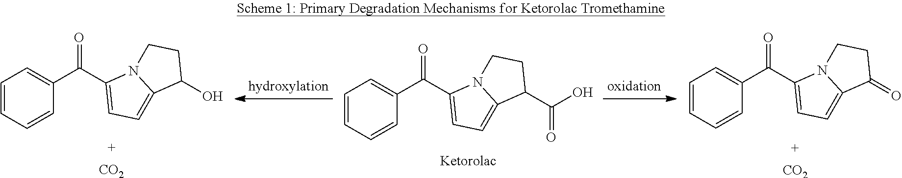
C1=CC=CC(C(C2=CC=C3N2CCC3O)=O)=C1.[CO2].C1=CC=CC(C(C2=CC=C3N2CCC3C(O)=O)=O)=C1.C1=CC=CC(C(C2=CC=C3N2CCC3=O)=O)=C1.[CO2]
